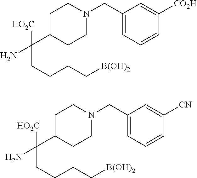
C1(C(N)(CCCC[B(OH)2])[HO2C])CCN(CC2=CC=CC([CO2H])=C2)CC1.C1(C(N)(CCCC[B(OH)2])[HO2C])CCN(CC2=CC=CC([CN])=C2)CC1
